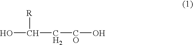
OC([R])C[CO]O
